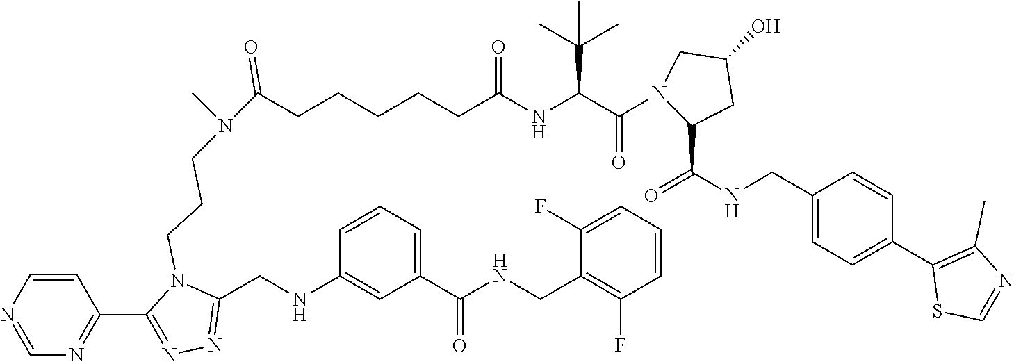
C1=CN=CN=C1C1=NN=C(CNC2=CC(C(NCC3=C(F)C=CC=C3F)=O)=CC=C2)N1CCCN(C(CCCCCC(NC(C(N1C(C(=O)NCC2=CC=C(C3=C(C)N=CS3)C=C2)CC(O)C1)=O)C(C)(C)C)=O)=O)C
